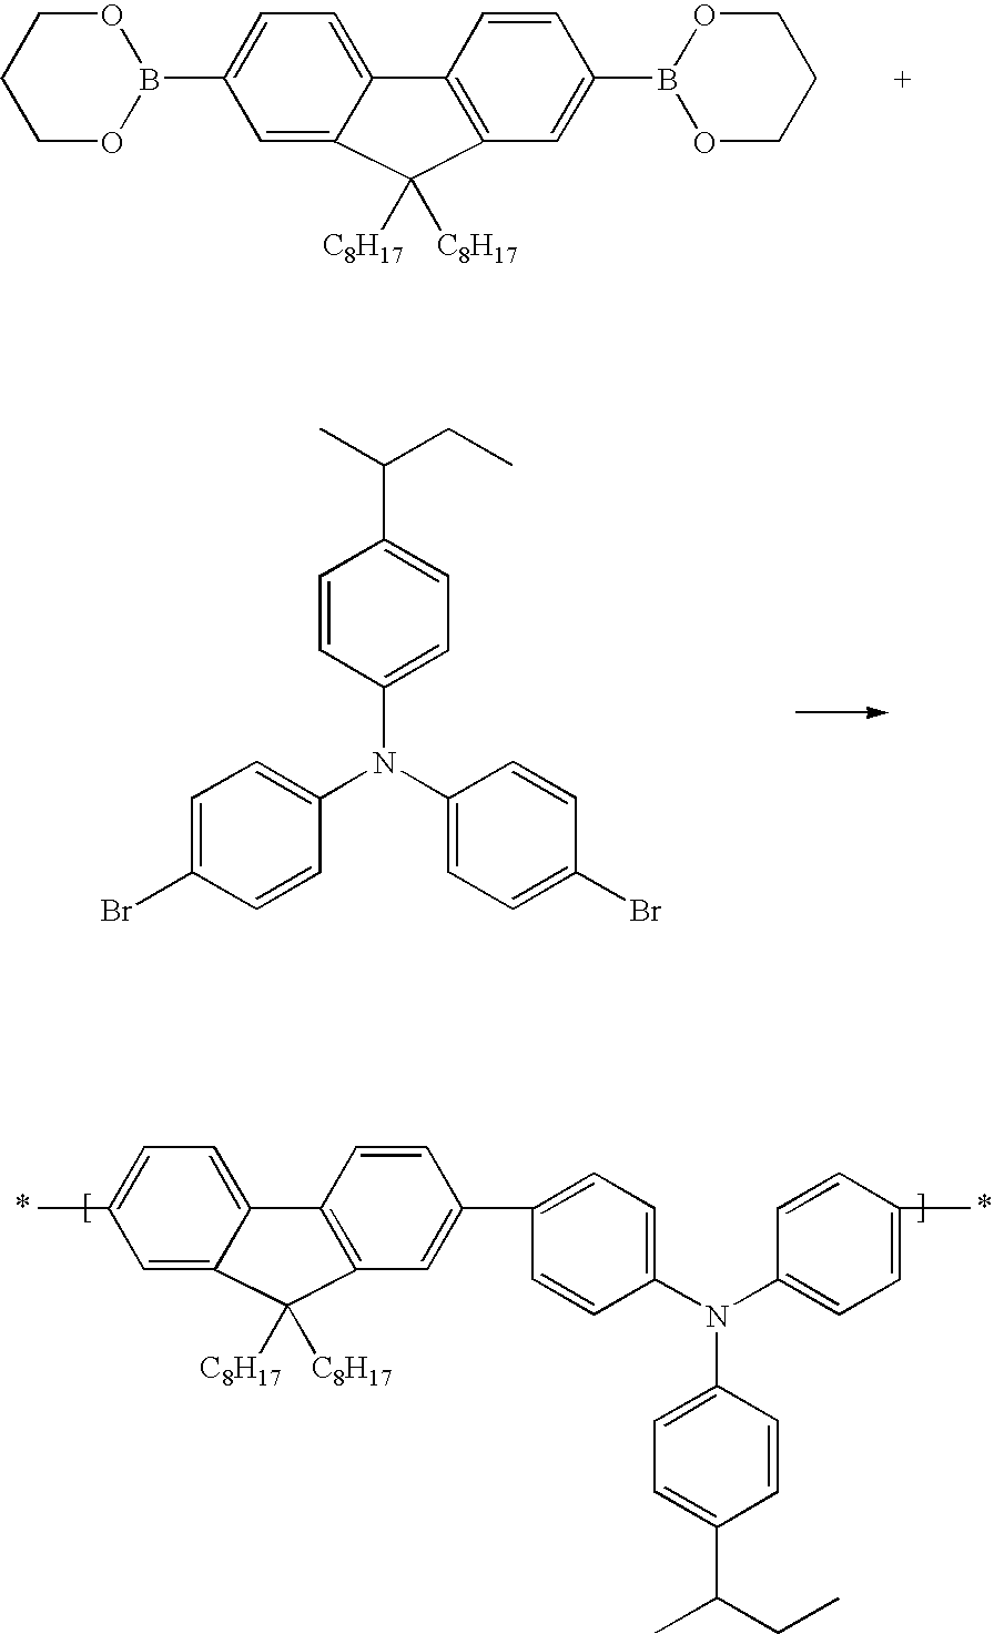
C1=CC(N(C2=CC=C(Br)C=C2)C2=CC=C(Br)C=C2)=CC=C1C(C)CC.CC1=CC=C2C(=C1)C([C8H17])([C8H17])C1=C2C=CC(C2=CC=C(N(C3=CC=C(C)C=C3)C3=CC=C(C(CC)C)C=C3)C=C2)=C1.C1OB(C2=CC=C3C(=C2)C([C8H17])([C8H17])C2=C3C=CC(B3OCCCO3)=C2)OCC1
